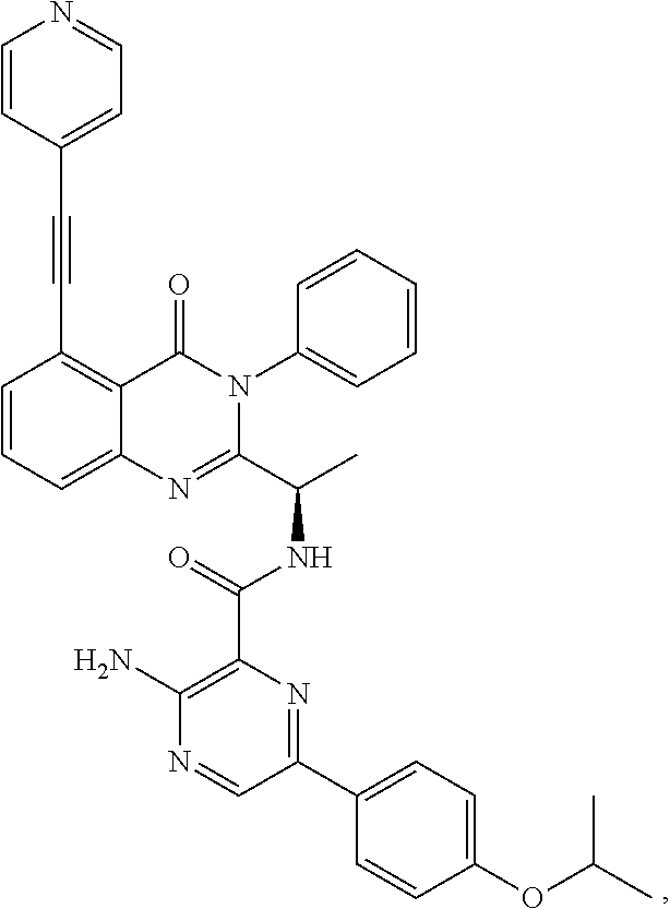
C(C1=C2C(=CC=C1)N=C(C(C)NC(=O)C1=C(N)N=CC(C3=CC=C(OC(C)C)C=C3)=N1)N(C1=CC=CC=C1)C2=O)#CC1=CC=NC=C1
